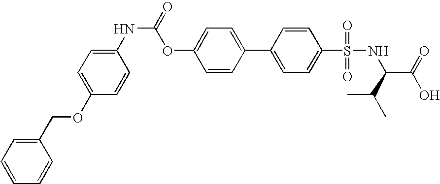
C1(OCC2=CC=CC=C2)=CC=C(NC(=O)OC2=CC=C(C3=CC=C(S(NC(C(O)=O)C(C)C)(=O)=O)C=C3)C=C2)C=C1
